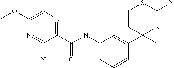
C1(OC)=CN=C(C(=O)NC2=CC=CC(C3(C)CCSC(N)=N3)=C2)C(N)=N1
